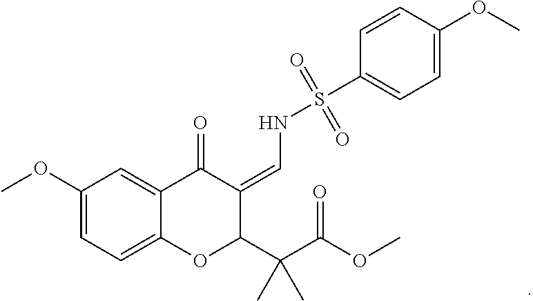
C1(OC)=CC=C2C(=C1)C(=O)C(=CNS(C1=CC=C(OC)C=C1)(=O)=O)C(C(C(OC)=O)(C)C)O2
